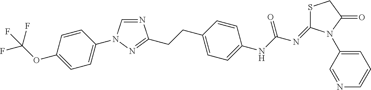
N1=CN(C2=CC=C(OC(F)(F)F)C=C2)N=C1CCC1=CC=C(NC(N=C2SCC(=O)N2C2=CC=CN=C2)=O)C=C1
